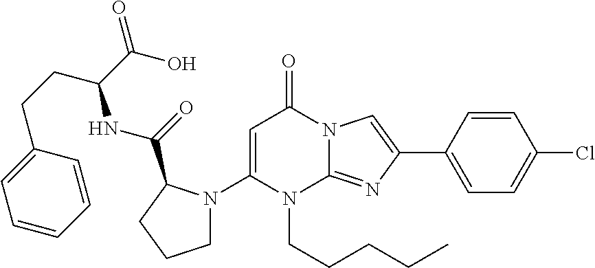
C1(N2CCCC2C(=O)NC(CCC2=CC=CC=C2)C(O)=O)=CC(=O)N2C(=NC(C3=CC=C(Cl)C=C3)=C2)N1CCCCC
